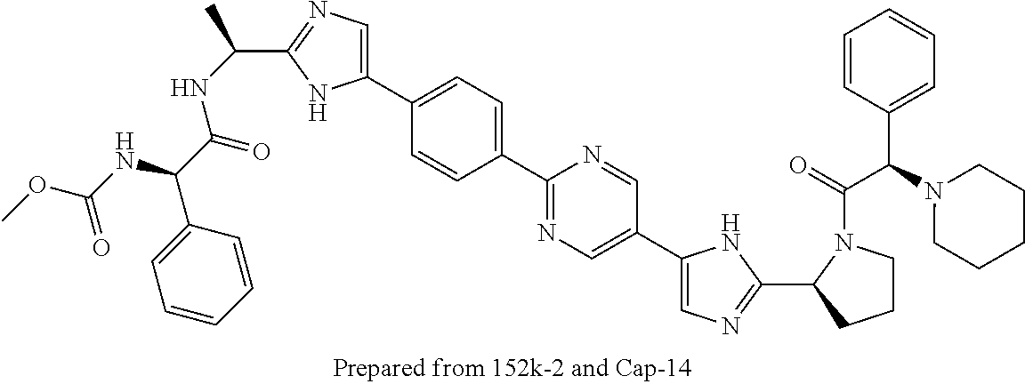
C1=C(C2=CN=C(C(NC(C(NC(OC)=O)C3=CC=CC=C3)=O)C)N2)C=CC(C2=NC=C(C3=CN=C(C4CCCN4C(=O)C(N4CCCCC4)C4=CC=CC=C4)N3)C=N2)=C1
